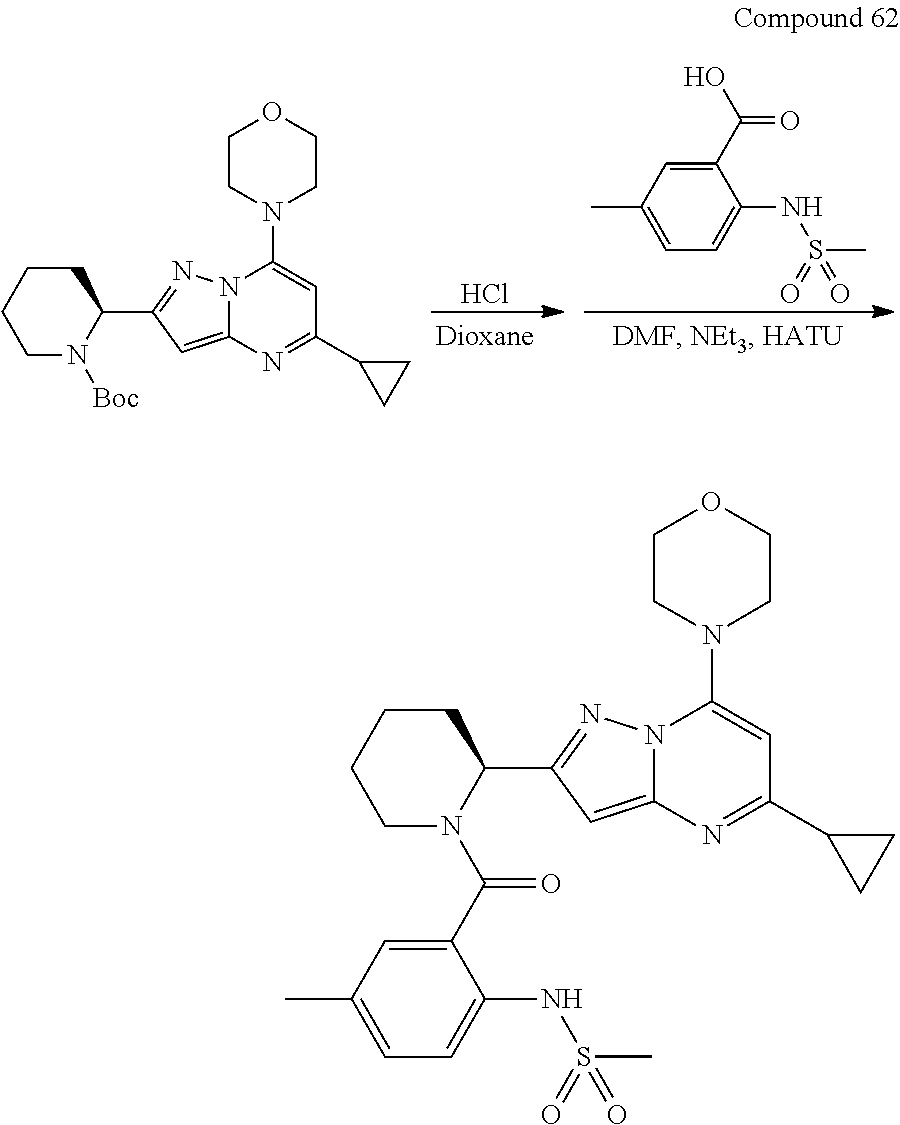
C1(C(O)=O)=CC(C)=CC=C1NS(C)(=O)=O.Cl.C1CCCN([Boc])C1C1=NN2C(=C1)N=C(C1CC1)C=C2N1CCOCC1.C1CCCN(C(C2=CC(C)=CC=C2NS(C)(=O)=O)=O)C1C1=NN2C(=C1)N=C(C1CC1)C=C2N1CCOCC1
